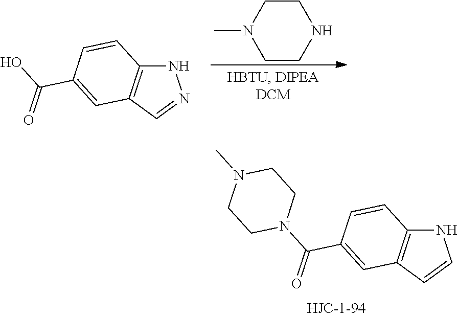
N1C2=C(C=N1)C=C(C(=O)O)C=C2.CN1CCNCC1.N1C2=C(C=C1)C=C(C(=O)N1CCN(C)CC1)C=C2
